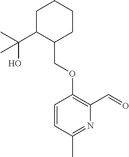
C1C(C(C)(O)C)C(COC2=C(C=O)N=C(C)C=C2)CCC1
